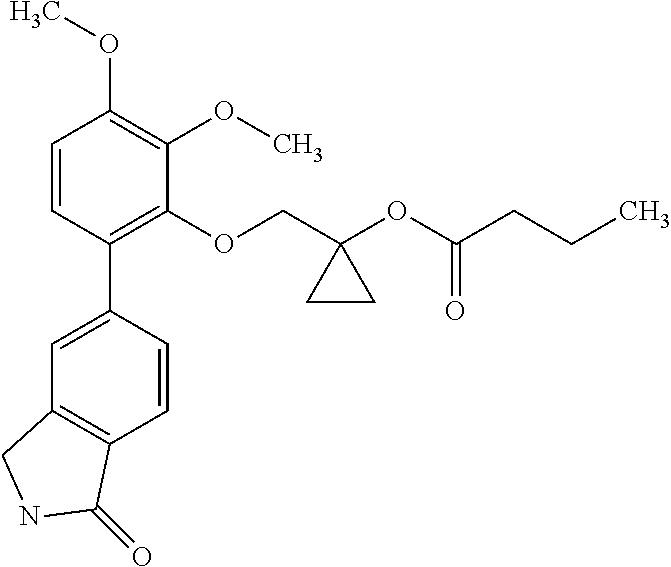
C1=CC(C2=CC3=C(C=C2)C(=O)NC3)=C(OCC2(OC(CCC)=O)CC2)C(OC)=C1OC
